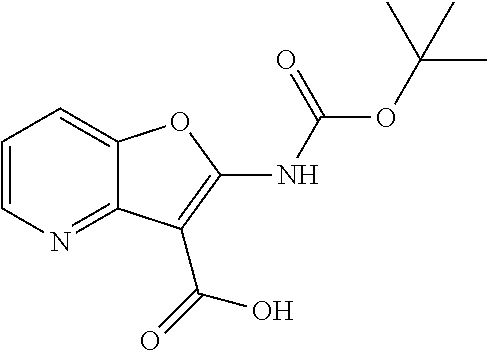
C1=CN=C2C(=C1)OC(NC(OC(C)(C)C)=O)=C2C(=O)O
